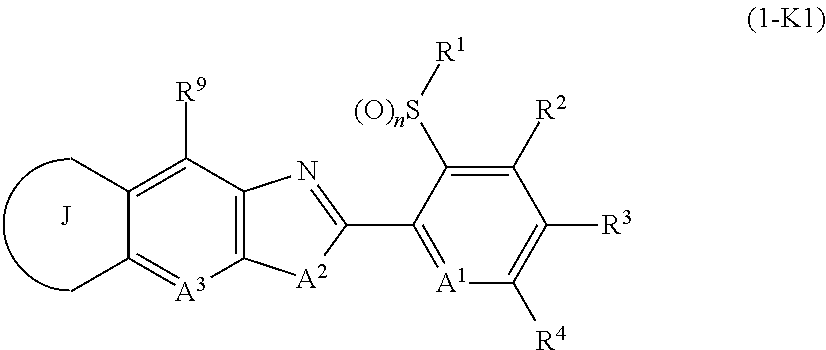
C1(C)=C([R9])C2=C([A3]=C1C)[A2]C(C1=[A1]C([R4])=C([R3])C([R2])=C1[(O)nS][R1])=N2
